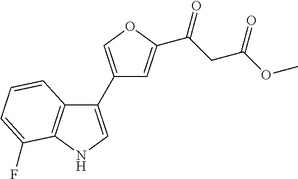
C12=C(NC=C1C1=COC(C(CC(OC)=O)=O)=C1)C(F)=CC=C2
